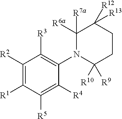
C1([R2])=C([R1])C([R5])=C([R4])C(N2C([R10])([R9])CCC([R12])([R13])C2([R7a])[R6a])=C1[R3]
